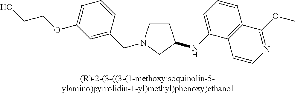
C1CN(CC2=CC(OCCO)=CC=C2)CC1NC1=CC=CC2=C1C=CN=C2OC
